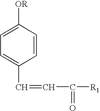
C1=CC([OR])=CC=C1C=CC([R1])=O
